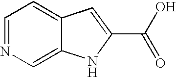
C1=NC=C2C(=C1)C=C(C(O)=O)N2
